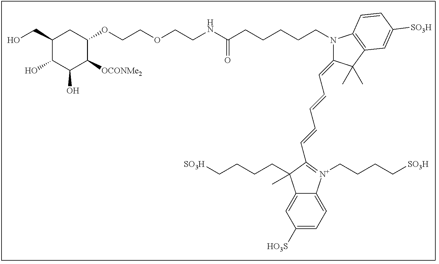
C1(CO)C(O)C(O)C([OCONMe2])C(OCCOCCNC(CCCCCN2C3=C(C(C)(C)C2=CC=CC=CC2=[N+](CCCC[SO3H])C4=CC=C([HO3S])C=C4C2(CCCC[SO3H])C)C=C([SO3H])C=C3)=O)C1
